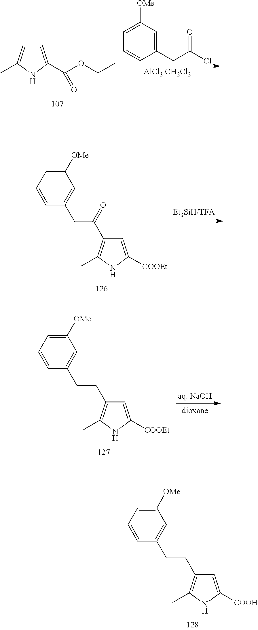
C1([OMe])=CC=CC(CCC2=C(C)NC([COOH])=C2)=C1.C1([OMe])=CC=CC(CC(=O)C2=C(C)NC([COOEt])=C2)=C1.C1([OMe])=CC=CC(CCC2=C(C)NC([COOEt])=C2)=C1.C1=C([OMe])C=C(CC(Cl)=O)C=C1.[AlCl3 CH2Cl2].C1=C(C(OCC)=O)NC(C)=C1
